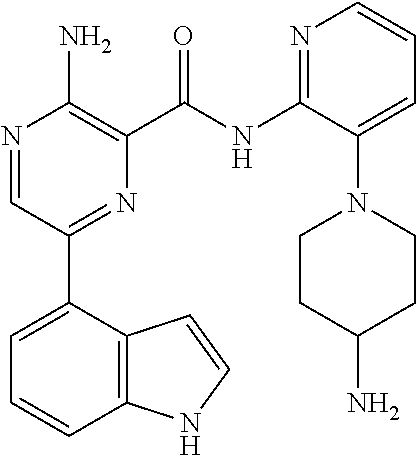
N1=CC(C2=CC=CC3=C2C=CN3)=NC(C(NC2=NC=CC=C2N2CCC(N)CC2)=O)=C1N
